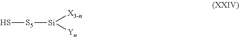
[S5]([Si]([X3-n])[Yn])S
